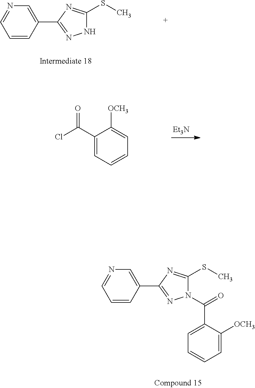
C1(C(=O)Cl)=CC=CC=C1[OCH3].[Et3N].C1=CC(C2=NNC(SC)=N2)=CN=C1.C1=C(C(=O)N2C(SC)=NC(C3=CN=CC=C3)=N2)C([OCH3])=CC=C1
